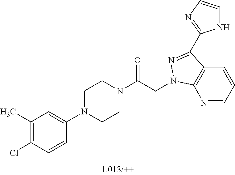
C1(C)=C(Cl)C=CC(N2CCN(C(CN3C4=C(C=CC=N4)C(C4=NC=CN4)=N3)=O)CC2)=C1
